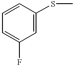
C1=C(F)C=C(SC)C=C1
